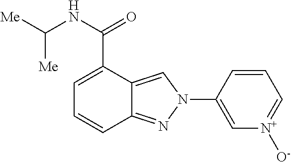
C1=CC2=NN(C3=C[N+]([O-])=CC=C3)C=C2C(C(NC([Me])[Me])=O)=C1
